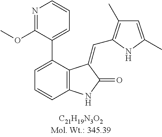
C1=C(C2=CC=CN=C2OC)C2=C(C=C1)NC(=O)C2=CC1=C(C)C=C(C)N1
